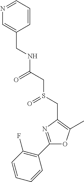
C(C1=CN=CC=C1)NC(CS(CC1=C(C)OC(C2=C(F)C=CC=C2)=N1)=O)=O
